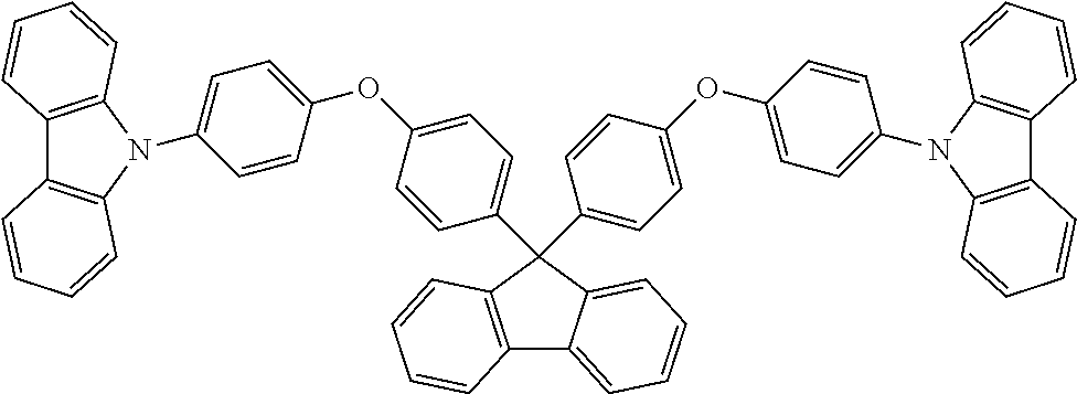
C12=C(N(C3=CC=C(OC4=CC=C(C5(C6=CC=C(OC7=CC=C(N8C9=C(C%10=C8C=CC=C%10)C=CC=C9)C=C7)C=C6)C6=CC=CC=C6C6=C5C=CC=C6)C=C4)C=C3)C3=C1C=CC=C3)C=CC=C2
